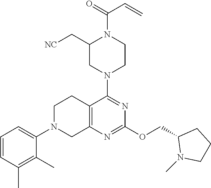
C12=C(N=C(OCC3N(C)CCC3)N=C1N1CCN(C(=O)C=C)C(C[NC])C1)CN(C1=CC=CC(C)=C1C)CC2
